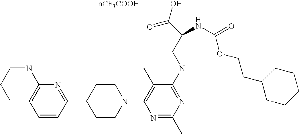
C1=CC(C2CCN(C3=C(C)C(NCC(C(=O)O)NC(=O)OCCC4CCCCC4)=NC(C)=N3)CC2)=NC2=C1CCCN2.[nCF3COOH]
